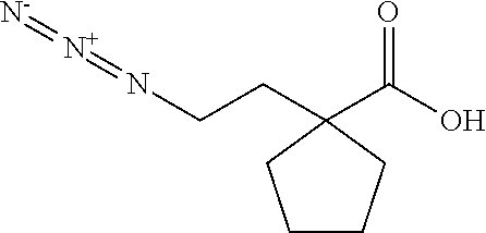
C1CCC(C(O)=O)(CCN=[N+]=[N-])C1
